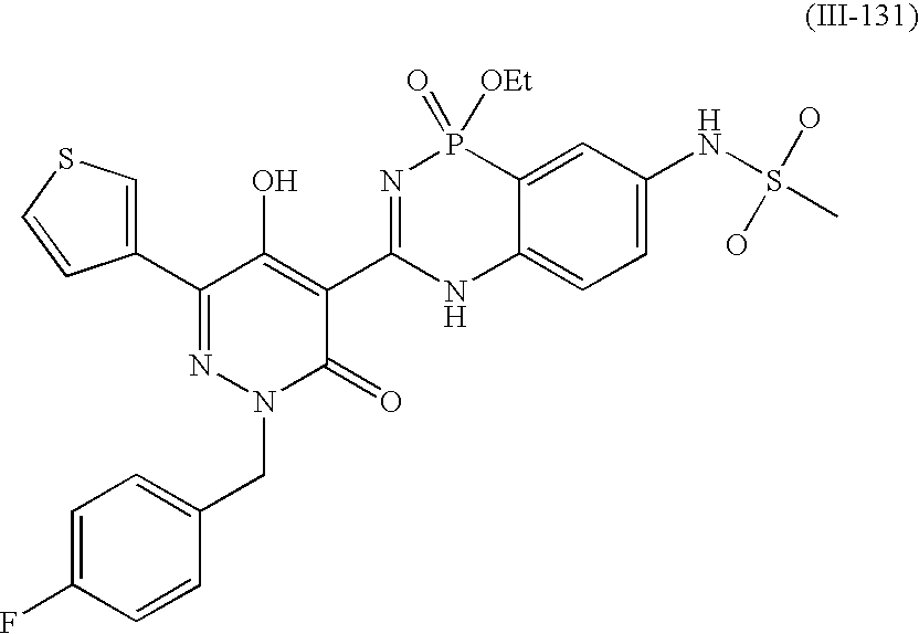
C1(C2=NN(CC3=CC=C(F)C=C3)C(=O)C(C3=NP(=O)([OEt])C4=CC(NS(C)(O)O)=CC=C4N3)=C2O)=CSC=C1
